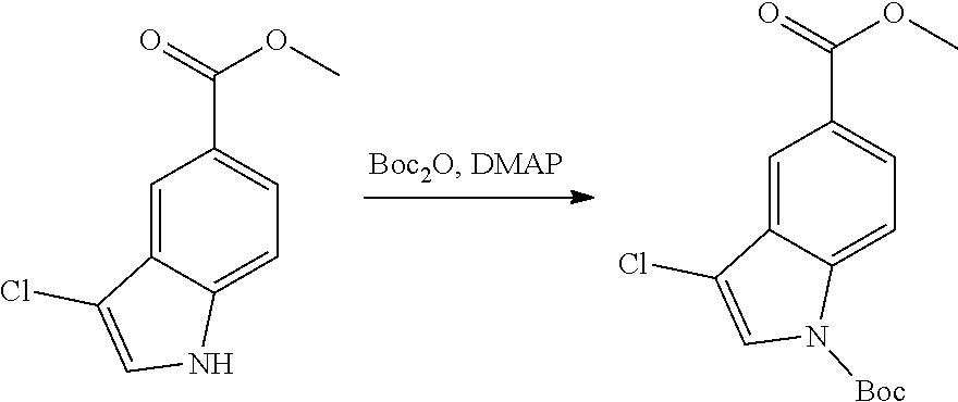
C1=C2C(=CC(C(OC)=O)=C1)C(Cl)=CN2.C1=C2C(=CC(C(OC)=O)=C1)C(Cl)=CN2[Boc]
